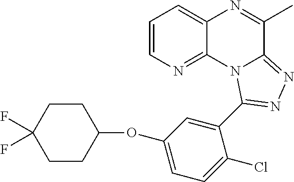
C1=CN=C2C(=C1)N=C(C)C1=NN=C(C3=CC(OC4CCC(F)(F)CC4)=CC=C3Cl)N21
